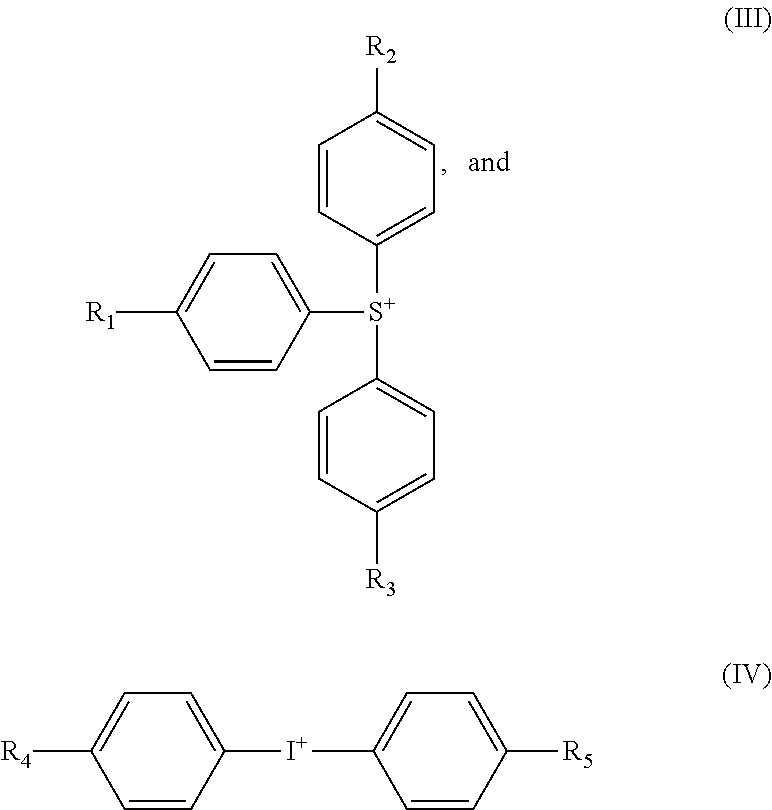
[S+](C1=CC=C([R2])C=C1)(C1=CC=C([R1])C=C1)C1=CC=C([R3])C=C1.C1=CC([I+]C2=CC=C([R5])C=C2)=CC=C1[R4]
